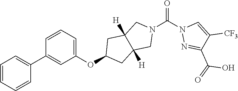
C1=CC=CC(C2=CC(OC3CC4([H])C([H])(C3)CN(C(N3N=C(C(=O)O)C([CF3])=C3)=O)C4)=CC=C2)=C1
